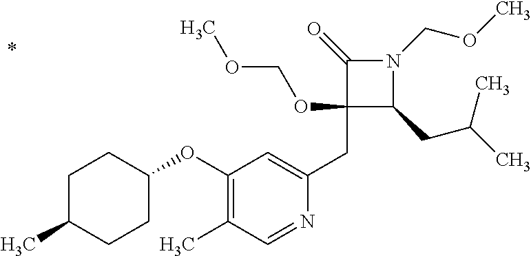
C1(CC2=CC(OC3CCC(C)CC3)=C(C)C=N2)(OCOC)C(CC(C)C)N(COC)C1=O
